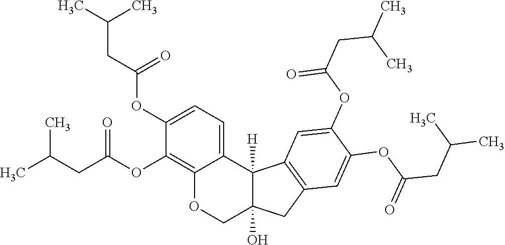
C12=C(OC(CC(C)C)=O)C(OC(CC(C)C)=O)=CC=C1C1([H])C(O)(CO2)CC2=C1C=C(OC(CC(C)C)=O)C(OC(CC(C)C)=O)=C2
